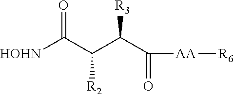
[HOHN]C(C(C(C(=O)[AA][R6])[R3])[R2])=O
